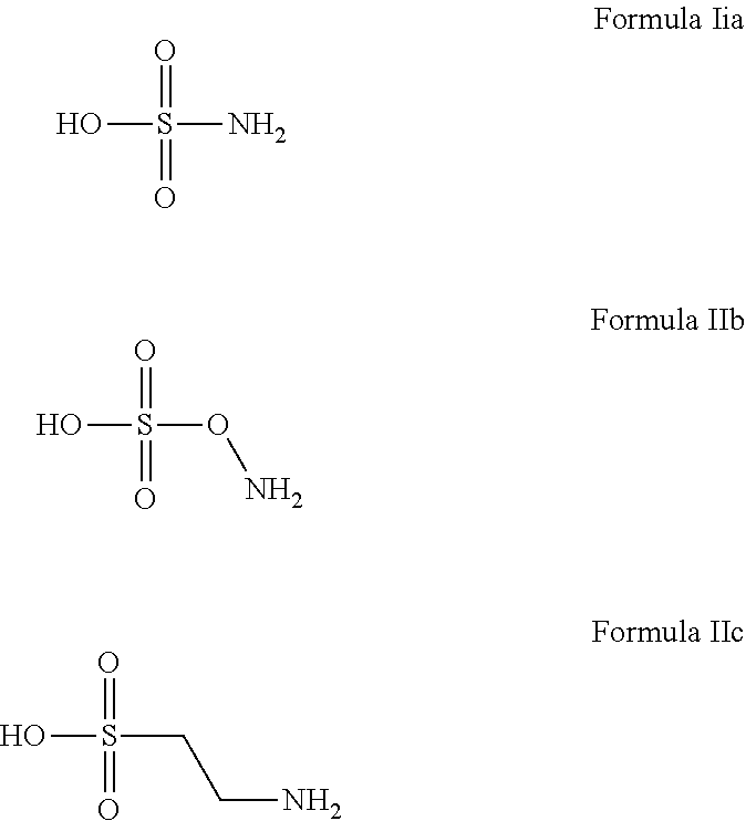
O=S(N)(=O)O.O=S(ON)(=O)O.O=S(CCN)(=O)O
